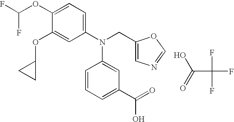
C1(OC(F)F)=CC=C(N(CC2=CN=CO2)C2=CC(C(=O)O)=CC=C2)C=C1OC1CC1.C(C(F)(F)F)(O)=O
